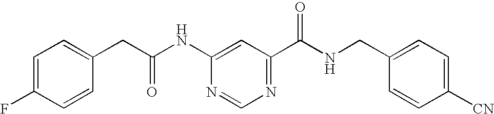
C1=C(F)C=CC(CC(NC2=CC(C(NCC3=CC=C([CN])C=C3)=O)=NC=N2)=O)=C1
